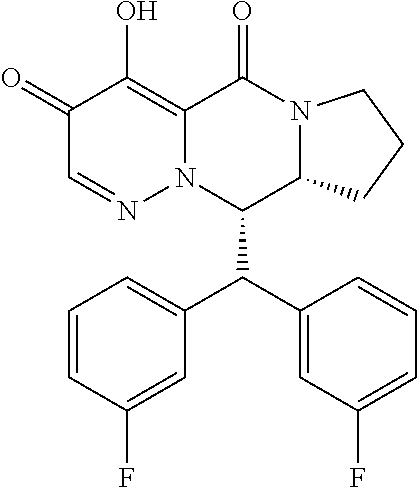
C1=CC=C(F)C=C1C(C1=CC=CC(F)=C1)C1C2N(CCC2)C(=O)C2=C(O)C(=O)C=NN12
